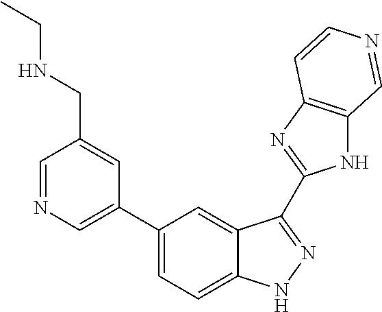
C1(C2=CN=CC(CNCC)=C2)=CC=C2C(=C1)C(C1=NC3=C(N1)C=NC=C3)=NN2
